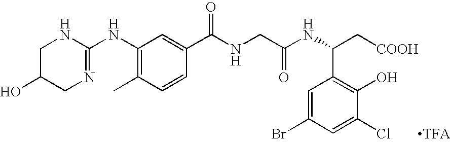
C1(NC2=NCC(O)CN2)=C(C)C=CC(C(NCC(NC(C[COOH])C2=C(O)C(Cl)=CC(Br)=C2)=O)=O)=C1
